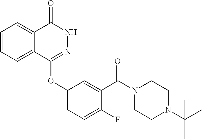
C1=CC=C2C(=C1)C(=O)NN=C2OC1=CC=C(F)C(C(N2CCN(C(C)(C)C)CC2)=O)=C1
